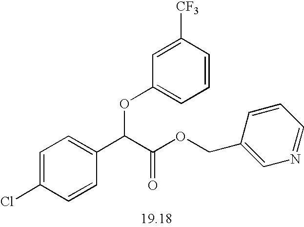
C1=C(Cl)C=CC(C(C(OCC2=CN=CC=C2)=O)OC2=CC=CC([CF3])=C2)=C1
